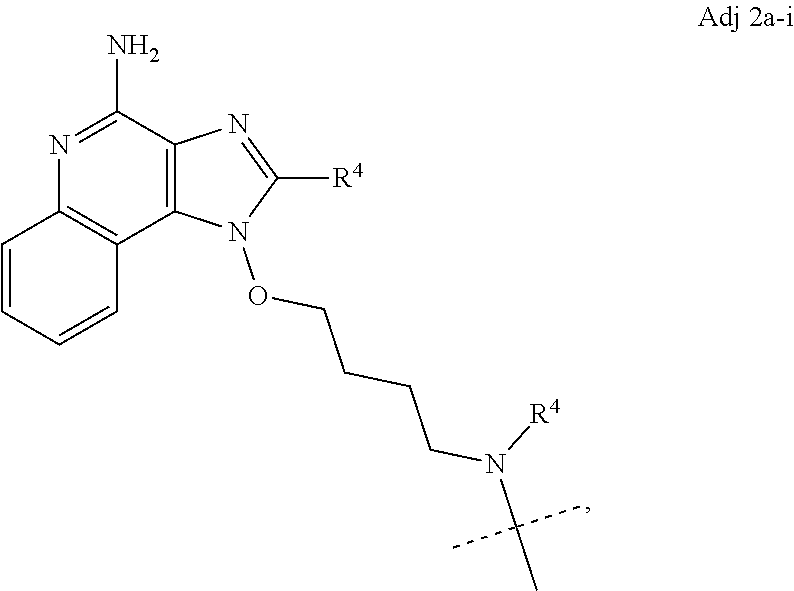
C1=CC=CC2=C1N=C(N)C1=C2N(OCCCCN(C(C)(C)C)[R4])C([R4])=N1
